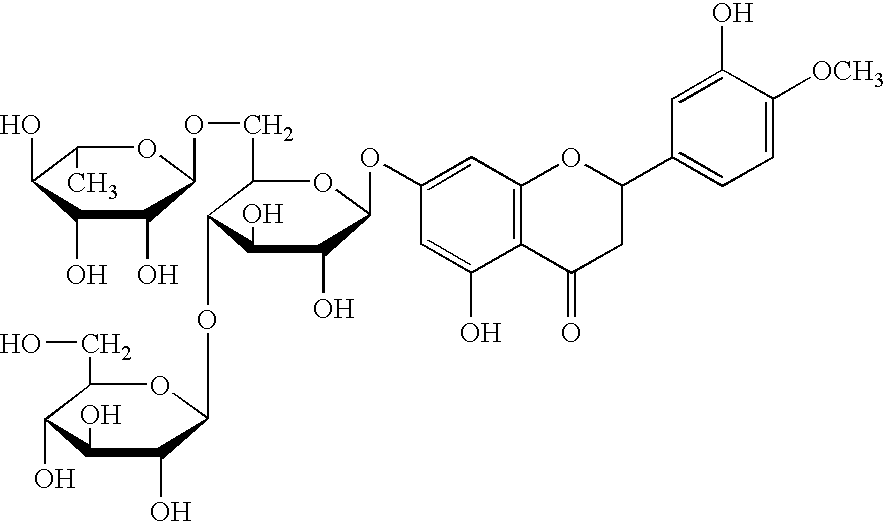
C1=C(OC2C(O)C(O)C(OC3C(O)C(O)C(O)C(CO)O3)C(COC3C(O)C(O)C(O)C(C)O3)O2)C=C(O)C2=C1OC(C1=CC=C([OCH3])C(O)=C1)CC2=O
